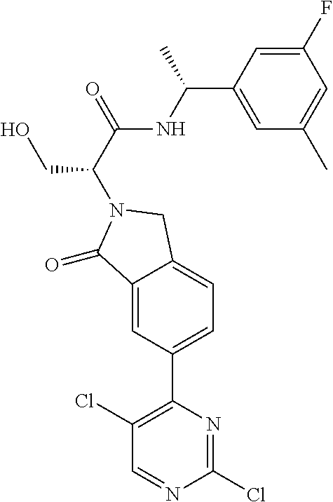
C1=C(C(NC(C(CO)N2CC3=CC=C(C4=C(Cl)C=NC(Cl)=N4)C=C3C2=O)=O)C)C=C(F)C=C1C
